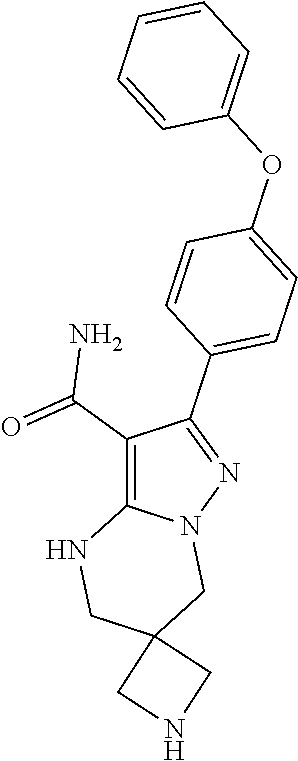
C1(C(=O)N)=C2N(N=C1C1=CC=C(OC3=CC=CC=C3)C=C1)CC1(CN2)CNC1
